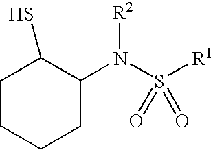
C1CCCC(N(S([R1])(=O)=O)[R2])C1S
